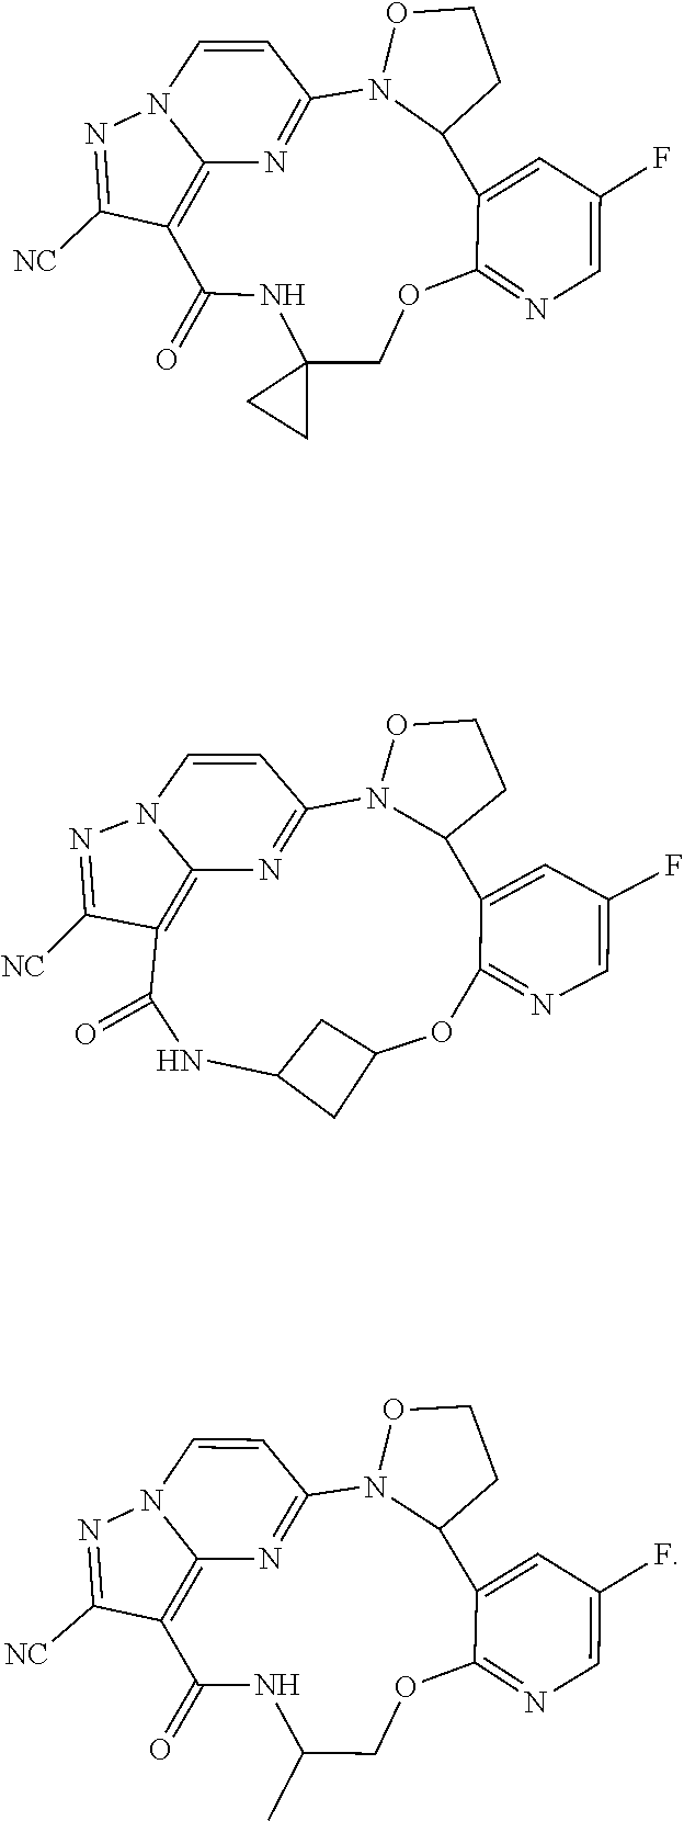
C12=NC3=C(C([NC])=NN3C=C1)C(=O)NC1(CC1)COC1=NC=C(F)C=C1C1N2OCC1.C12=NC3=C(C([NC])=NN3C=C1)C(=O)NC1CC(OC3=NC=C(F)C=C3C3N2OCC3)C1.C12=NC3=C(C([NC])=NN3C=C1)C(=O)NC(C)COC1=NC=C(F)C=C1C1N2OCC1
